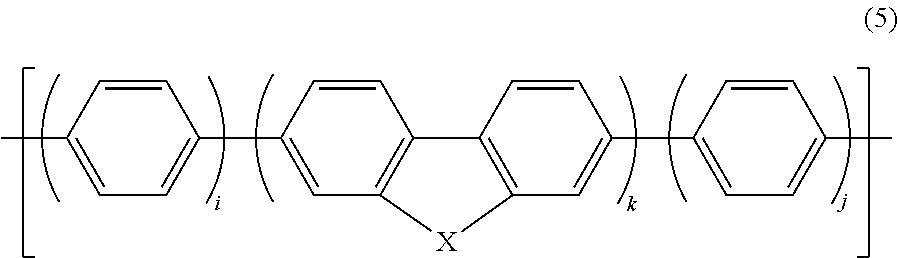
CC1=CC=C(C2=CC3=C(C=C2)C2=C(C=C(C4=CC=C(C)C=C4)C=C2)[X]3)C=C1
